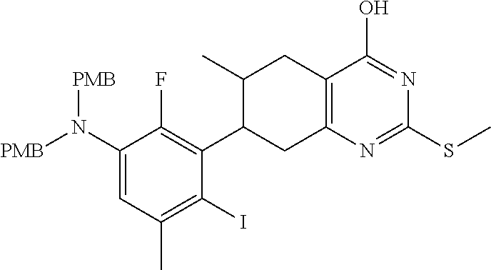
C1(N([PMB])[PMB])=CC(C)=C(I)C(C2CC3=C(CC2C)C(O)=NC(SC)=N3)=C1F
